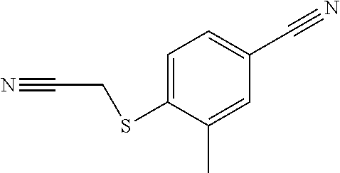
C1=C(SCC#N)C(C)=CC(C#N)=C1
